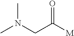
C(C([M])=O)N(C)C
